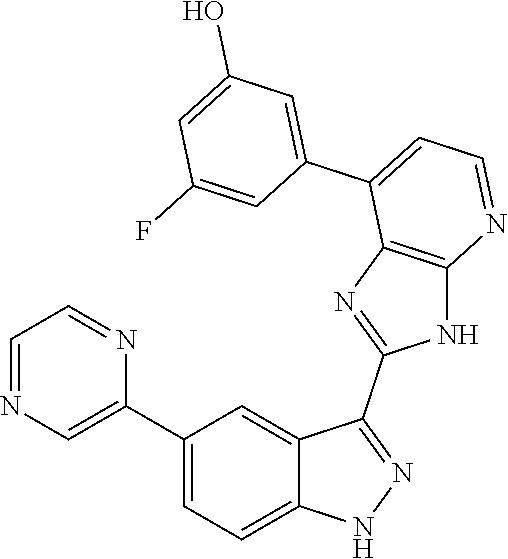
C1(C2=CC=C3C(=C2)C(C2=NC4=C(N2)N=CC=C4C2=CC(O)=CC(F)=C2)=NN3)=CN=CC=N1
